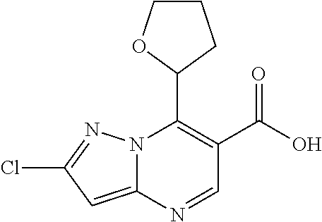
N12C(=CC(Cl)=N1)N=CC(C(O)=O)=C2C1CCCO1
